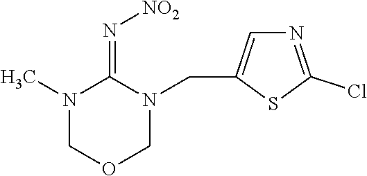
N1(C)COCN(CC2=CN=C(Cl)S2)C1=N[NO2]
